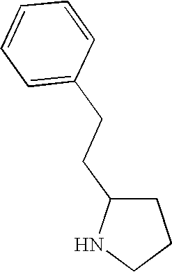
C1C(CCC2=CC=CC=C2)NCC1
